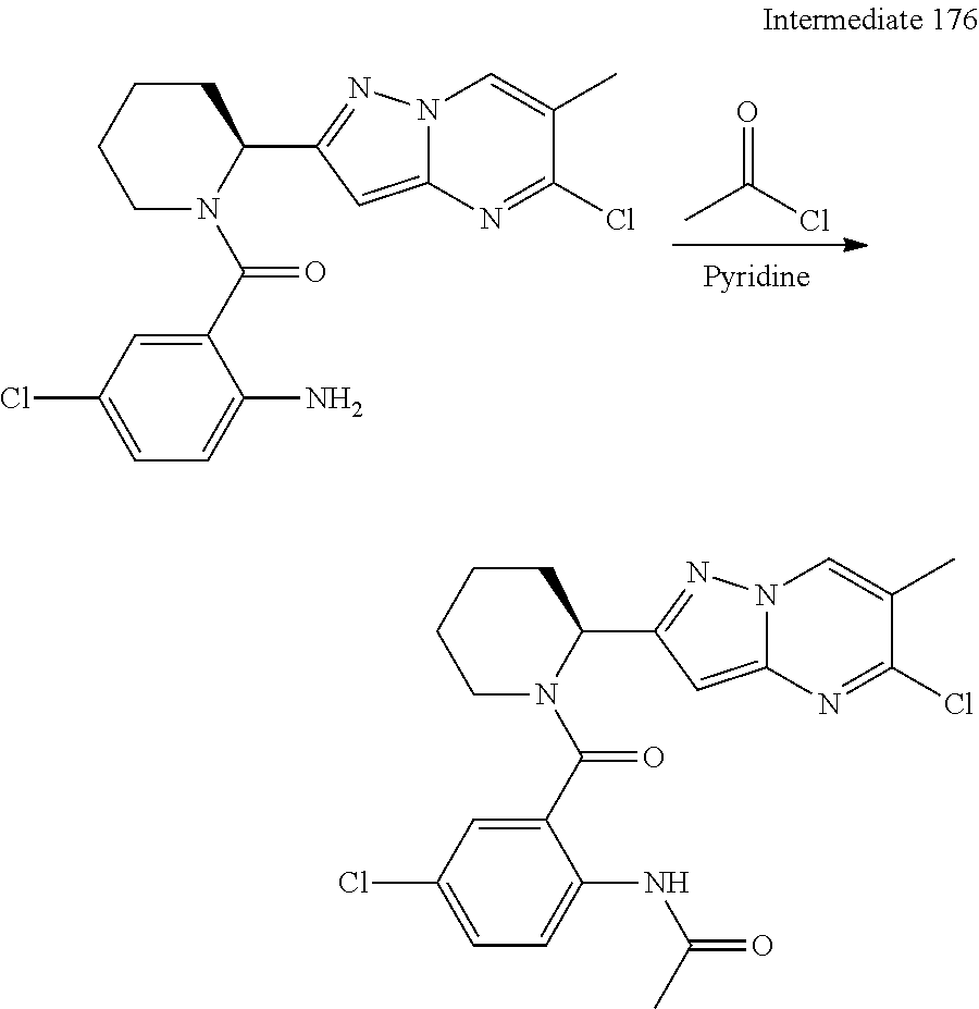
O=C(Cl)C.C1(C(N2C(C3=NN4C(=C3)N=C(Cl)C(C)=C4)CCCC2)=O)=CC(Cl)=CC=C1N.C1(C(N2C(C3=NN4C(=C3)N=C(Cl)C(C)=C4)CCCC2)=O)=CC(Cl)=CC=C1NC(=O)C
